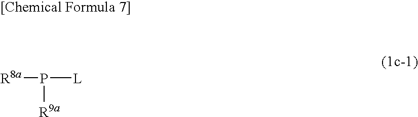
[R8a]P([L])[R9a]
